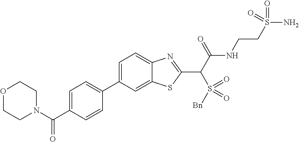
C1(C2=CC=C(C(N3CCOCC3)=O)C=C2)=CC=C2C(=C1)SC(C(C(NCCS(N)(=O)=O)=O)S(=O)([Bn])=O)=N2
